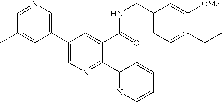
C1=NC=C(C2=CN=C(C3=NC=CC=C3)C(C(=O)NCC3=CC=C(CC)C([OMe])=C3)=C2)C=C1C
